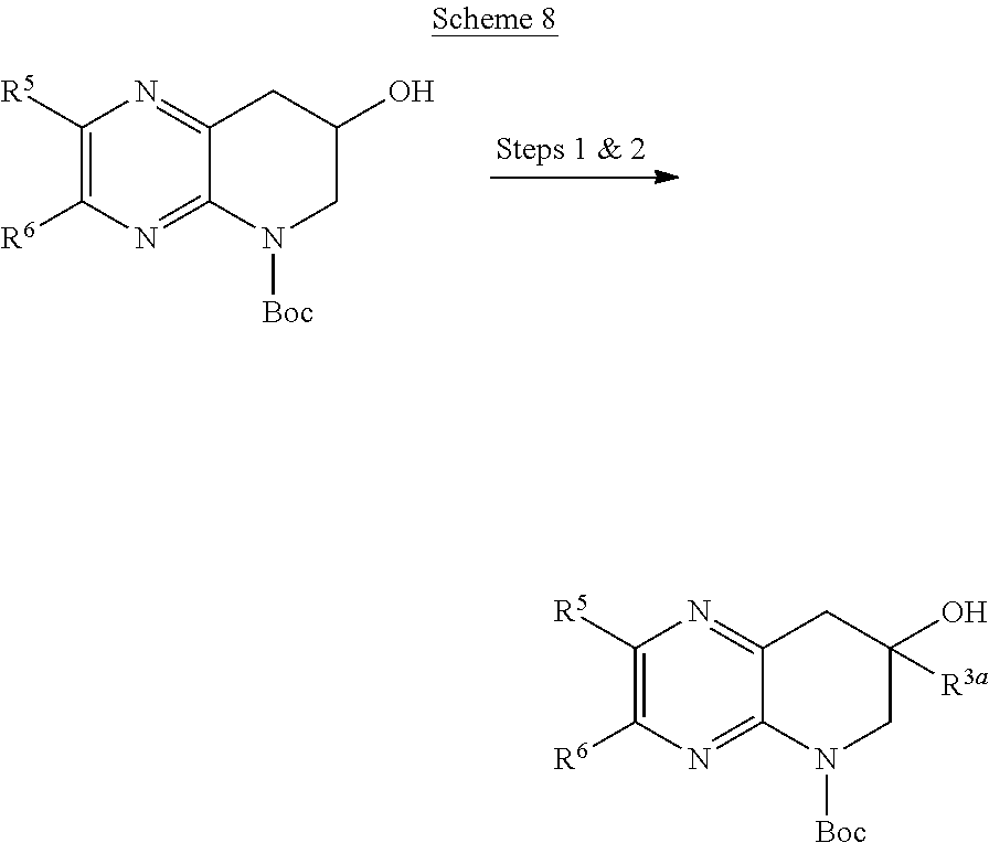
C1([R5])=C([R6])N=C2C(=N1)CC(O)CN2[Boc].C1([R5])=C([R6])N=C2C(=N1)CC(O)([R3a])CN2[Boc]
